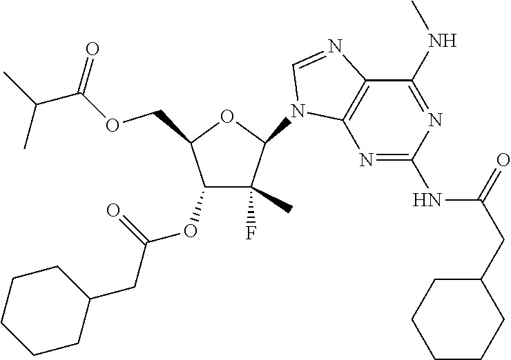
C1(F)(C)C(OC(=O)CC2CCCCC2)C(COC(C(C)C)=O)OC1N1C2=C(N=C1)C(NC)=NC(NC(CC1CCCCC1)=O)=N2
